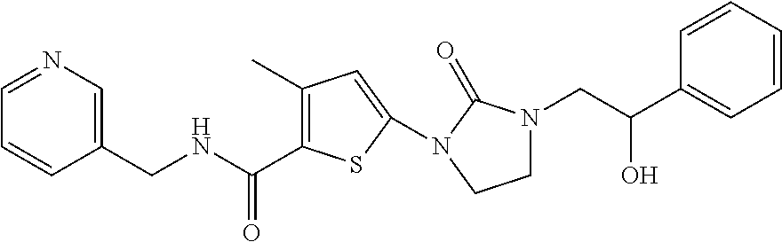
C(NCC1=CN=CC=C1)(=O)C1=C(C)C=C(N2C(=O)N(CC(O)C3=CC=CC=C3)CC2)S1
